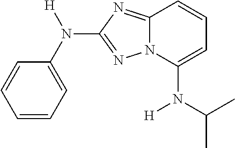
C1=CC=C(N([H])C2=NN3C(=N2)C=CC=C3N(C(C)C)[H])C=C1
